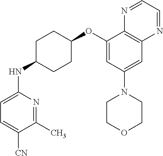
C1(OC2CCC(NC3=CC=C([CN])C(C)=N3)CC2)=CC(N2CCOCC2)=CC2=C1N=CC=N2
